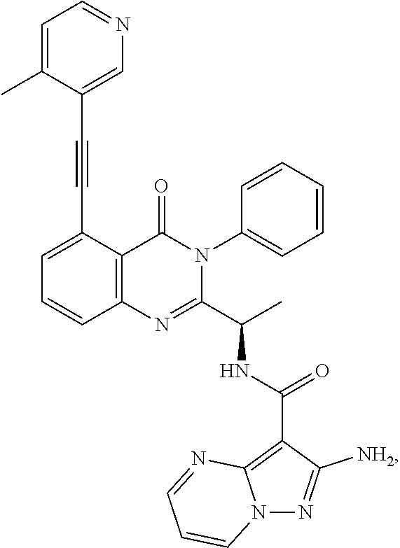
C1=C(C#CC2=CN=CC=C2C)C2=C(C=C1)N=C(C(C)NC(C1=C3N(N=C1[NH2])C=CC=N3)=O)N(C1=CC=CC=C1)C2=O
